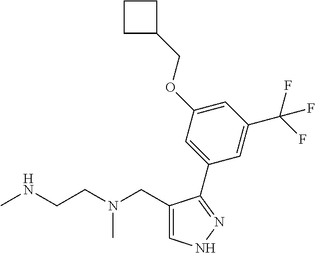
C1(CN(CCNC)C)=CNN=C1C1=CC(OCC2CCC2)=CC(C(F)(F)F)=C1
